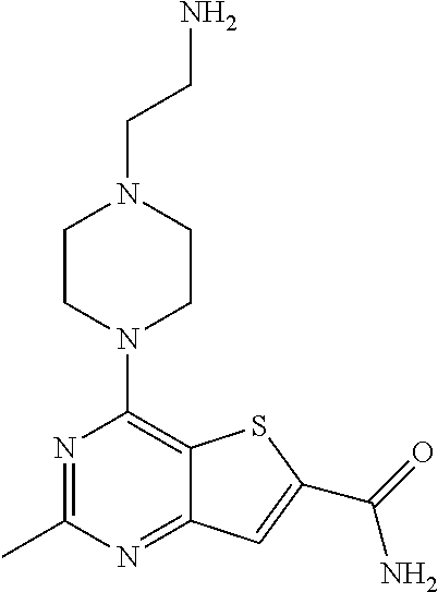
N1=C(C)N=C2C(=C1N1CCN(CCN)CC1)SC(C(=O)N)=C2
